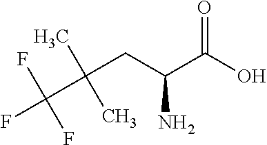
OC(C(CC(C(F)(F)F)(C)C)N)=O
